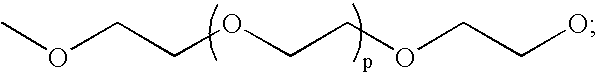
OCCOCCOCCOC
